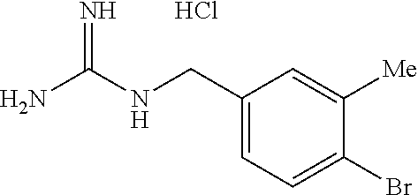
Cl.NC(NCC1=CC=C(Br)C([Me])=C1)=N
